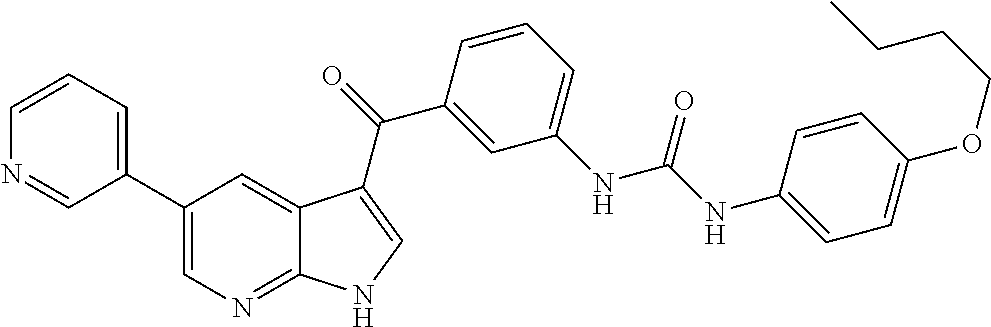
C1(C2=CC=CN=C2)=CN=C2C(=C1)C(C(=O)C1=CC(NC(NC3=CC=C(OCCCC)C=C3)=O)=CC=C1)=CN2
